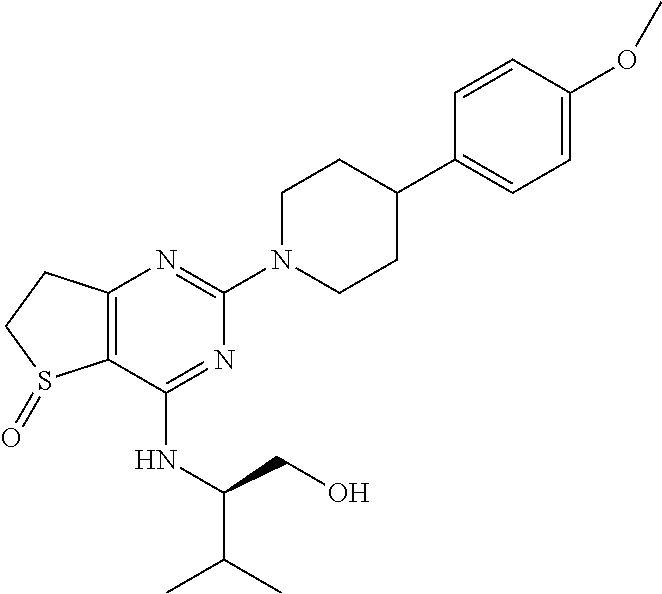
C12=C(N=C(N3CCC(C4=CC=C(OC)C=C4)CC3)N=C1NC(CO)C(C)C)CCS2=O
